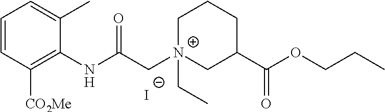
C1=CC([CO2Me])=C(NC(C[N+]2(CC)CC(C(OCCC)=O)CCC2)=O)C(C)=C1.[I-]
